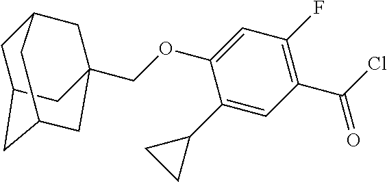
C1(C2CC2)=CC(C(Cl)=O)=C(F)C=C1OCC12CC3CC(CC(C1)C3)C2
